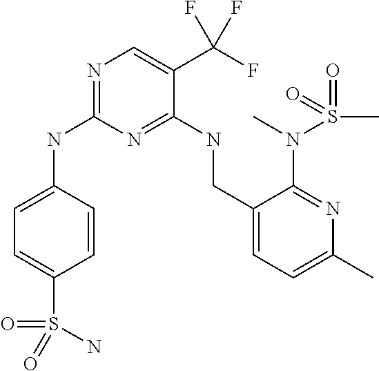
C1=CC(NC2=NC=C(C(F)(F)F)C(NCC3=CC=C(C)N=C3N(C)S(C)(=O)=O)=N2)=CC=C1S(=O)(=O)N
